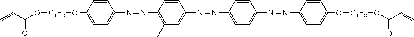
C=CC(O[C4H8]OC1=CC=C(N=NC2=C(C)C=C(N=NC3=CC=C(N=NC4=CC=C(O[C4H8]OC(=O)C=C)C=C4)C=C3)C=C2)C=C1)=O
